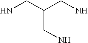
NCC(CN)CN
